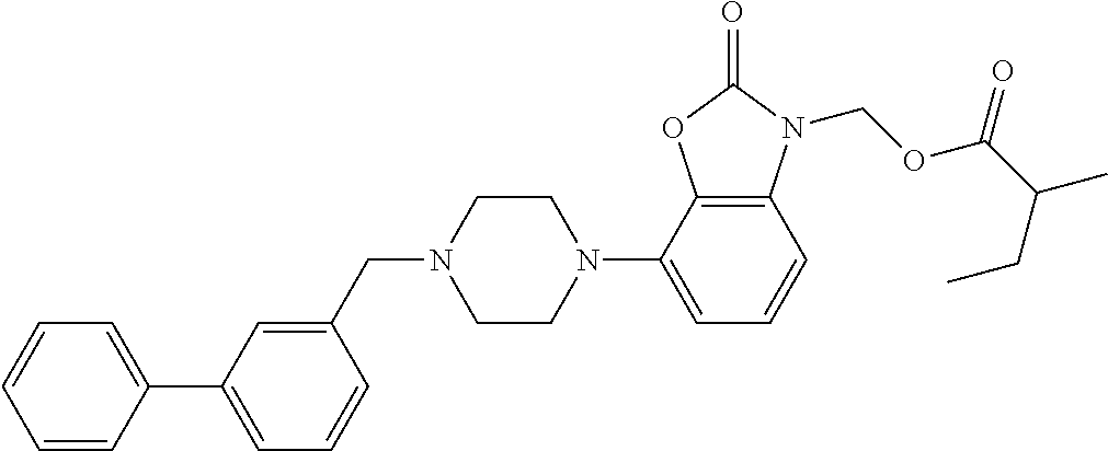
C1=CC(C2=CC=CC(CN3CCN(C4=CC=CC5=C4OC(=O)N5COC(C(CC)C)=O)CC3)=C2)=CC=C1
